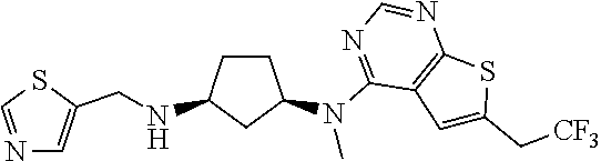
N(C1=NC=NC2=C1C=C(C[CF3])S2)(C1CCC(NCC2=CN=CS2)C1)C
